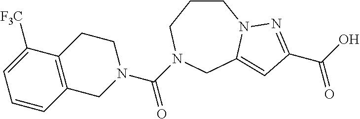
C1CCN(C(N2CCC3=C(C2)C=CC=C3[F3C])=O)CC2=CC(C(O)=O)=NN12
